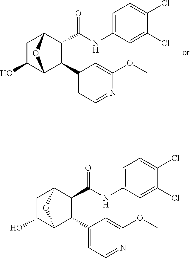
C1(NC(=O)C2C(C3=CC=NC(OC)=C3)C3C(O)CC2O3)=CC=C(Cl)C(Cl)=C1.C1=C(OC)N=CC=C1C1C2C(O)CC(C1C(=O)NC1=CC=C(Cl)C(Cl)=C1)O2
